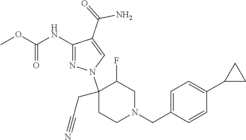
C1(NC(OC)=O)=NN(C2(CC#N)CCN(CC3=CC=C(C4CC4)C=C3)CC2F)C=C1C(=O)N
